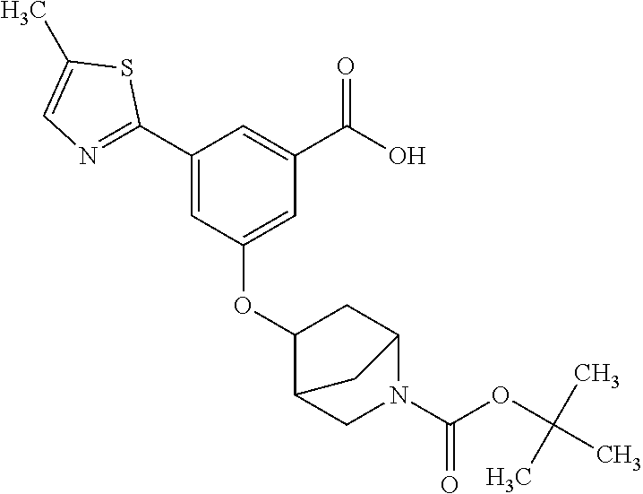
C1(C2=NC=C(C)S2)=CC(OC2C3CN(C(=O)OC(C)(C)C)C(C2)C3)=CC(C(O)=O)=C1
